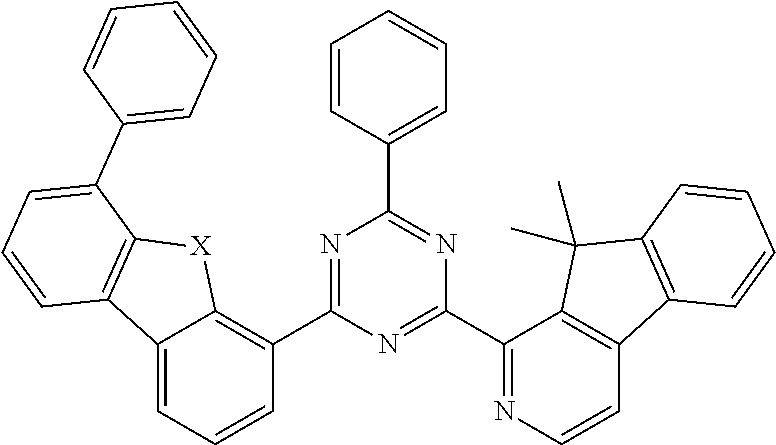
C12=CC=CC(C3=NC(C4=CC=CC=C4)=NC(C4=NC=CC5=C4C(C)(C)C4=C5C=CC=C4)=N3)=C1[X]C1=C2C=CC=C1C1=CC=CC=C1
